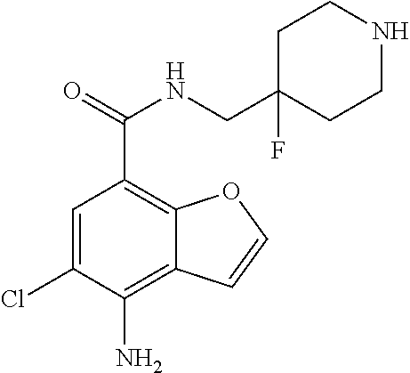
C1=C(Cl)C(N)=C2C(=C1C(=O)NCC1(F)CCNCC1)OC=C2
